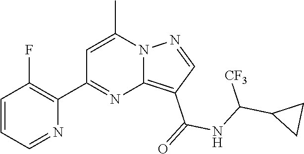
C12=C(C(=O)NC(C3CC3)[CF3])C=NN1C(C)=CC(C1=C(F)C=CC=N1)=N2
